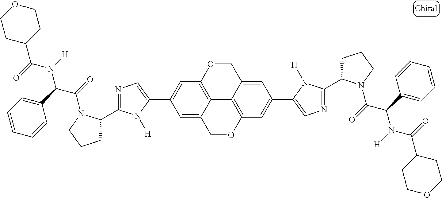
C12=C3OCC4=CC(C5=CN=C(C6CCCN6C(=O)C(C6=CC=CC=C6)N([H])C(=O)C6CCOCC6)N5[H])=CC(=C14)OCC2=CC(C1=CN=C(C2CCCN2C(=O)C(C2=CC=CC=C2)N([H])C(=O)C2CCOCC2)N1[H])=C3
